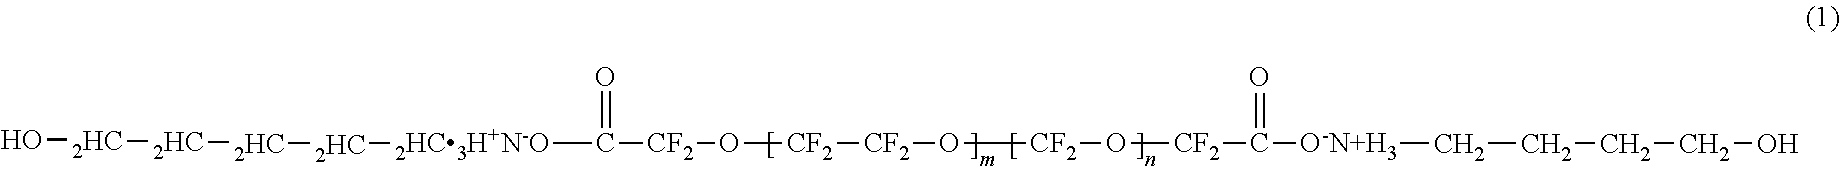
O[2HC][2HC][2HC][2HC][2HC3H+N-O]C([CF2]O[CF2][CF2]O[CF2]O[CF2]C(=O)[O-N+H3]CCCCO)=O
